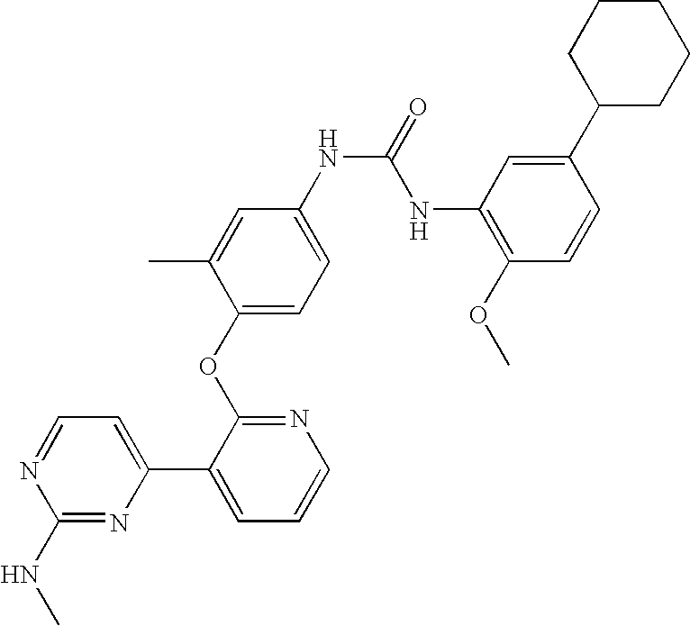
C1CCC(C2=CC(NC(NC3=CC=C(OC4=NC=CC=C4C4=CC=NC(NC)=N4)C(C)=C3)=O)=C(OC)C=C2)CC1
